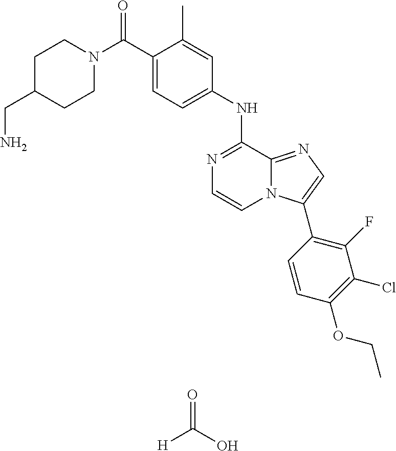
N1=C(NC2=CC=C(C(N3CCC(CN)CC3)=O)C(C)=C2)C2=NC=C(C3=C(F)C(Cl)=C(OCC)C=C3)N2C=C1.O=C(O)[H]
